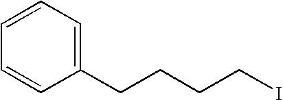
C1=CC(CCCCI)=CC=C1
